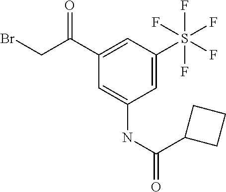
C1(C(CBr)=O)=CC(S(F)(F)(F)(F)F)=CC(NC(C2CCC2)=O)=C1
